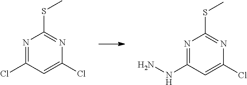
N1=C(Cl)C=C(Cl)N=C1SC.N1=C(NN)C=C(Cl)N=C1SC
